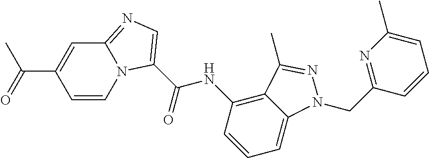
C1(C(=O)C)=CC2=NC=C(C(=O)NC3=C4C(=CC=C3)N(CC3=NC(C)=CC=C3)N=C4C)N2C=C1
